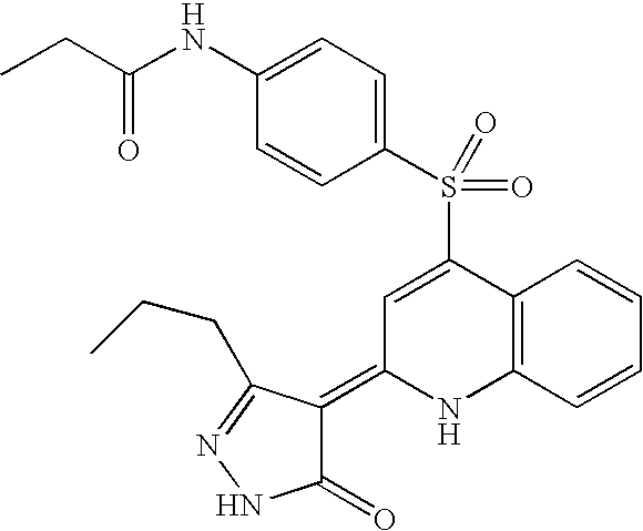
S(C1=CC(=C2C(=O)NN=C2CCC)NC2=C1C=CC=C2)(=O)(=O)C1=CC=C(NC(CC)=O)C=C1
